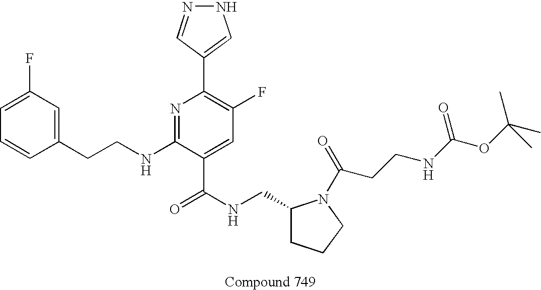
C1=CC(CCNC2=NC(C3=CNN=C3)=C(F)C=C2C(NCC2CCCN2C(=O)CCNC(OC(C)(C)C)=O)=O)=CC(F)=C1
